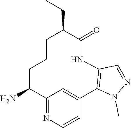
NC1C2=NC=CC(=C2)C2=C(NC(=O)C(CC)CCC1)C=NN2C
